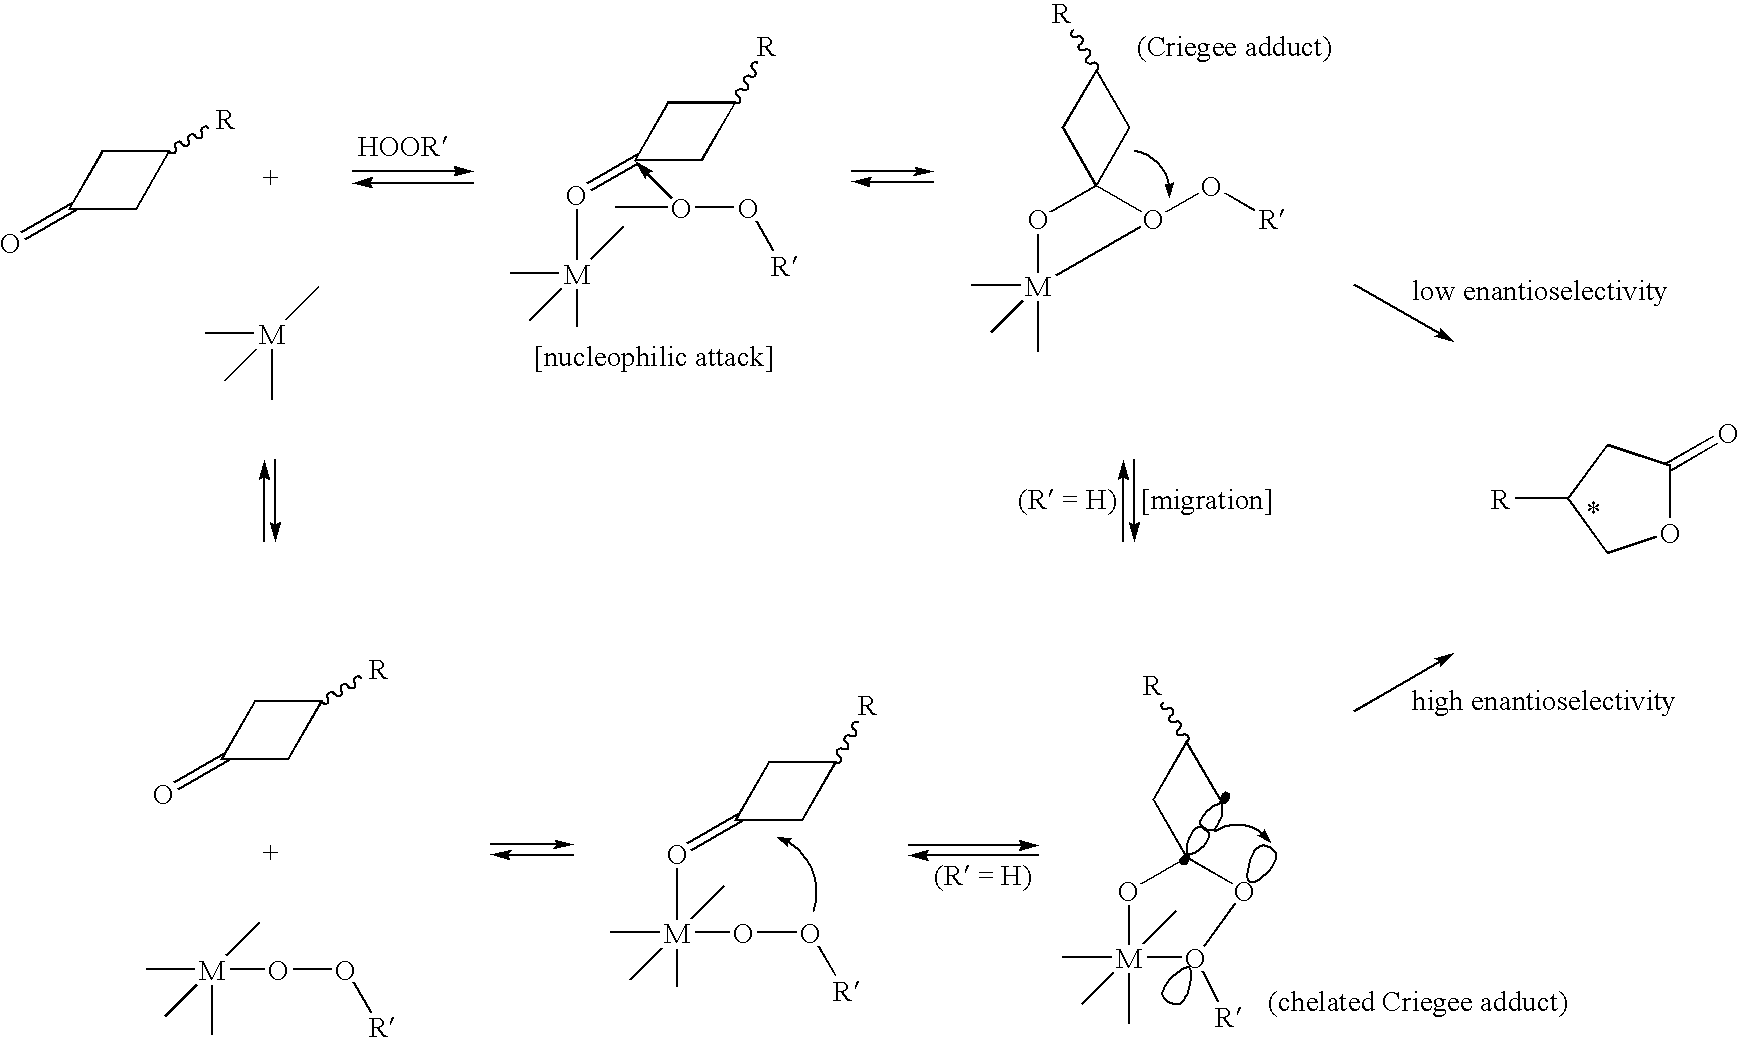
C1C([R])CC1=O.C[M](C)(C)C.C1C([R])CC1(=O[M](C)(C)(C)C)-O(C)O[R].O1[M](C)(C)(C)O(O[R])C12CC([R])C2.O1C(=O)CC([R])C1.C1C([R])CC1=O.C[M](C)(C)(C)OO[R].C1C([R])CC1=O[M](C)(C)(C)(C)OO[R].O1[M](C)(C)(C)(C)O([R])OC1CC(C)[R]
